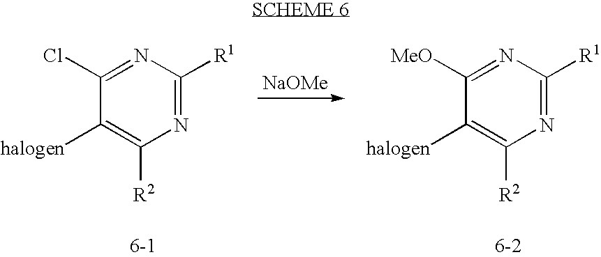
N1=C([R1])N=C(Cl)C([halogen])=C1[R2].N1=C([R1])N=C([MeO])C([halogen])=C1[R2].[NaOMe]
